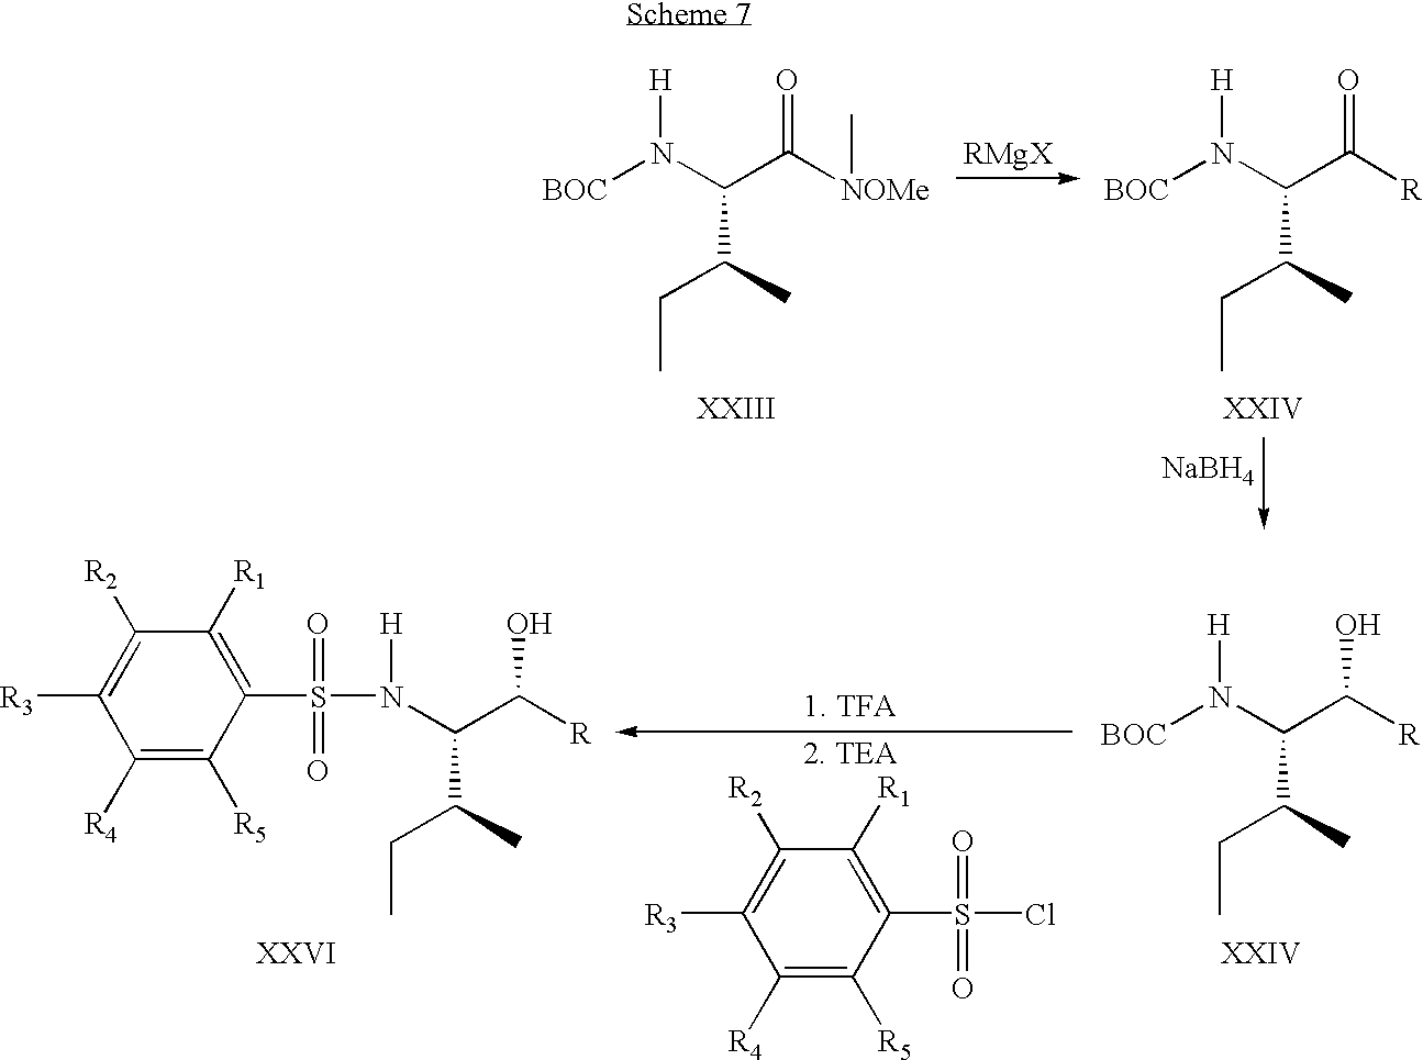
N(C(C([NOMe]C)=O)C(CC)C)([H])[BOC].N(C(C([R])=O)C(CC)C)([H])[BOC].[NaBH4].C1([R3])=C([R2])C([R1])=C(S(=O)(=O)Cl)C([R5])=C1[R4].C(C([R])O)(C(CC)C)N([H])S(C1=C([R1])C([R2])=C([R3])C([R4])=C1[R5])(=O)=O.N(C(C([R])O)C(CC)C)([H])[BOC]
